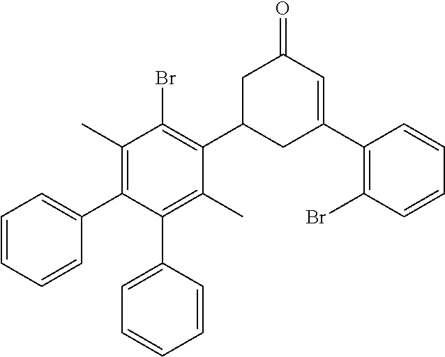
C1(C2=CC=CC=C2)=C(C)C(Br)=C(C2CC(C3=C(Br)C=CC=C3)=CC(=O)C2)C(C)=C1C1=CC=CC=C1
